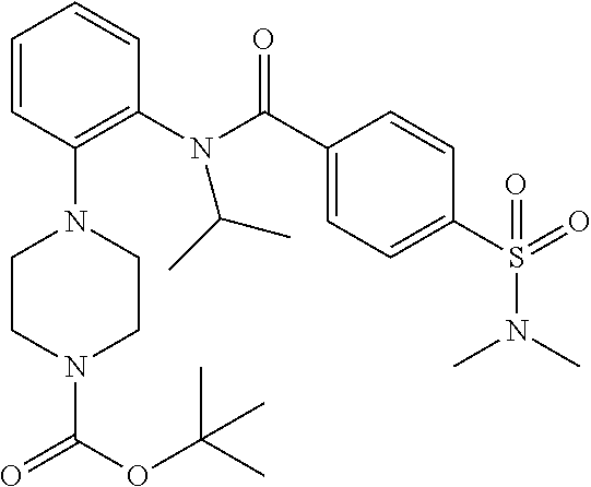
O=C(N1CCN(C2=C(N(C(C3=CC=C(S(=O)(N(C)C)=O)C=C3)=O)C(C)C)C=CC=C2)CC1)OC(C)(C)C
